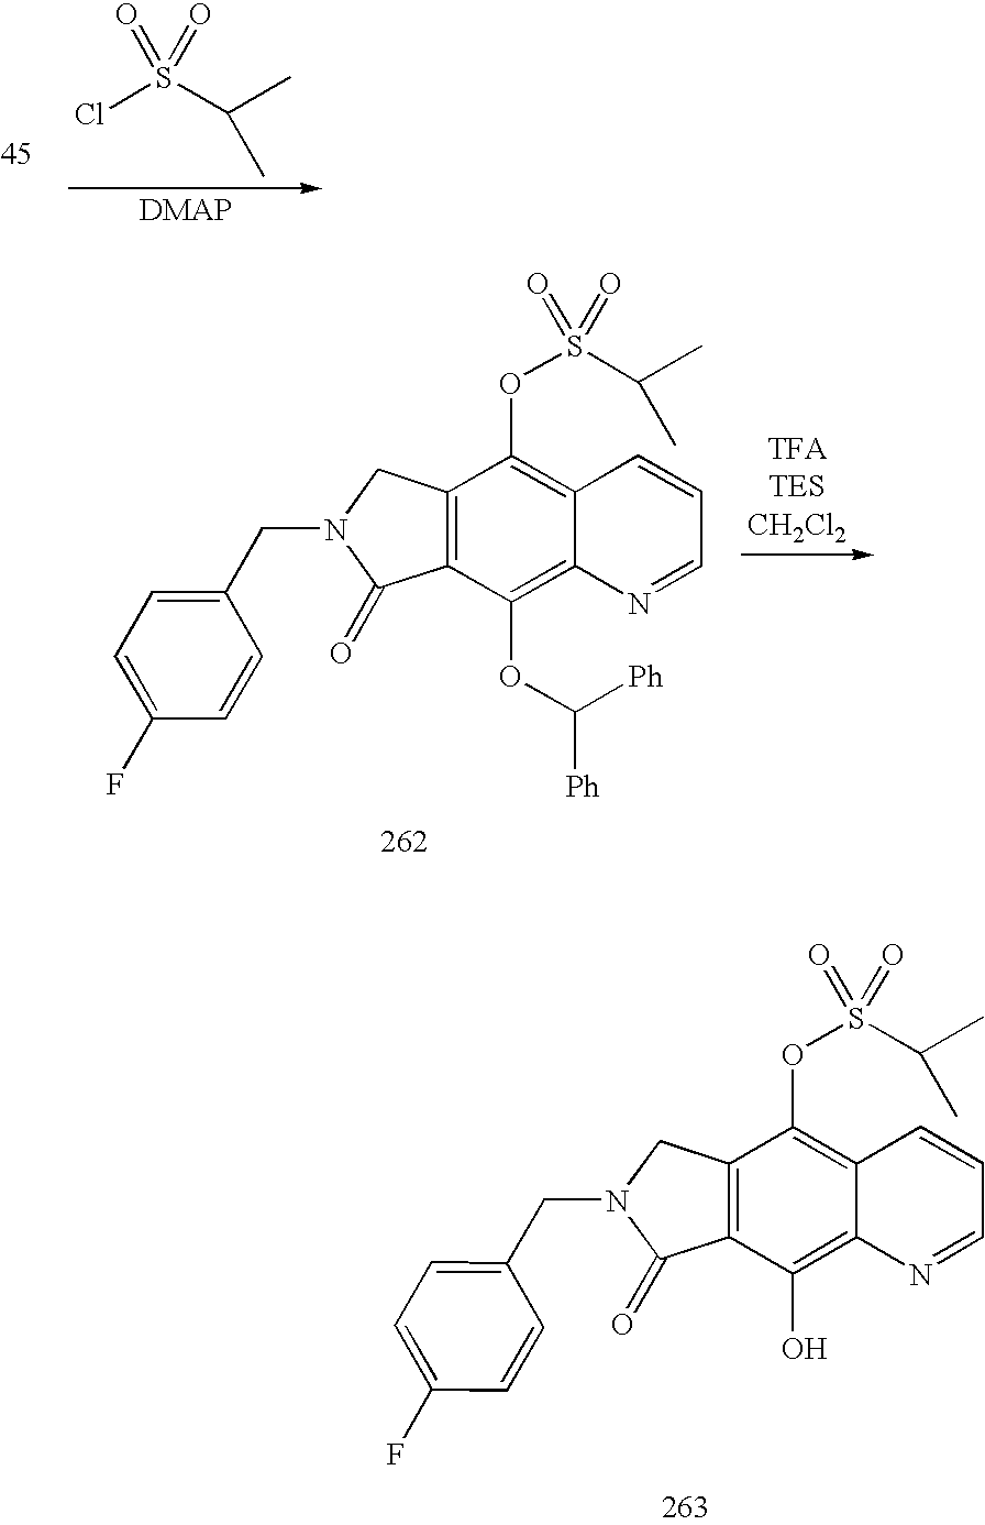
S(Cl)(=O)(C(C)C)=O.C1(OS(=O)(C(C)C)=O)=C2C(=C(OC([Ph])[Ph])C3=C1CN(CC1=CC=C(F)C=C1)C3=O)N=CC=C2.C1(OS(=O)(C(C)C)=O)=C2C(=C(O)C3=C1CN(CC1=CC=C(F)C=C1)C3=O)N=CC=C2
